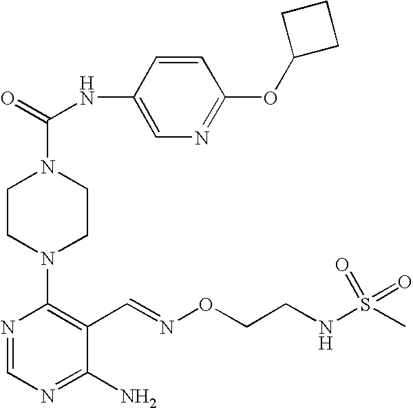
C1CN(C2=C(C=NOCCNS(C)(=O)=O)C(N)=NC=N2)CCN1C(=O)NC1=CN=C(OC2CCC2)C=C1
